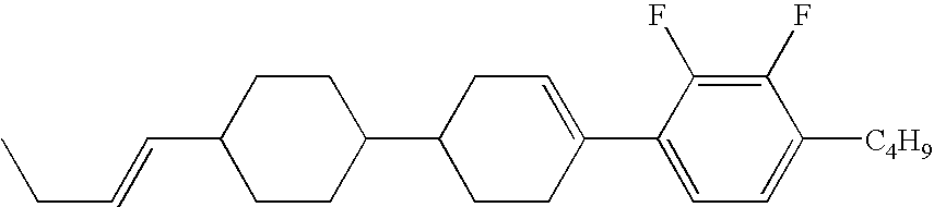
C1(F)=C(F)C(C2=CCC(C3CCC(C=CCC)CC3)CC2)=CC=C1[C4H9]
